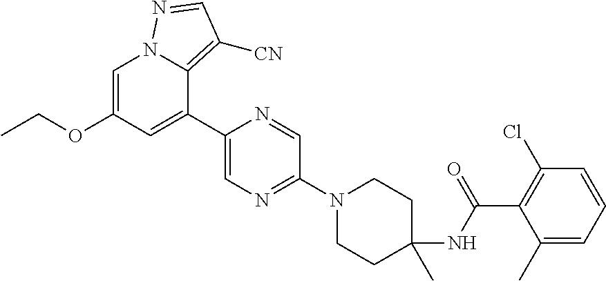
C1(NC(C2=C(Cl)C=CC=C2C)=O)(C)CCN(C2=NC=C(C3=CC(OCC)=CN4C3=C([CN])C=N4)N=C2)CC1
